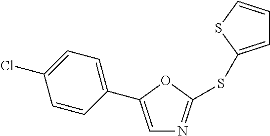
C1=C(C2=CC=C(Cl)C=C2)OC(SC2=CC=CS2)=N1
